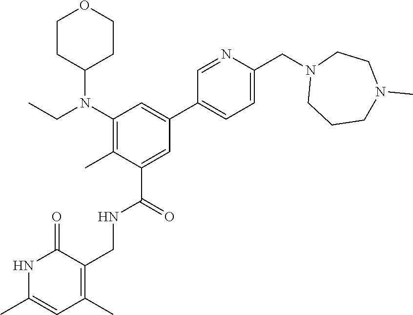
N1C(C)=CC(C)=C(CNC(C2=CC(C3=CC=C(CN4CCCN(C)CC4)N=C3)=CC(N(CC)C3CCOCC3)=C2C)=O)C1=O
